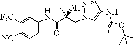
N1(CC(C(NC2=CC=C([NC])C([F3C])=C2)=O)(O)C)C=C(NC(OC(C)(C)C)=O)C=N1
